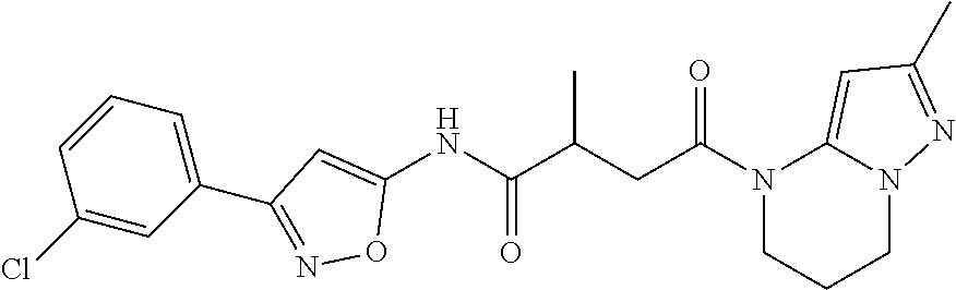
N1(C(CC(C(NC2=CC(C3=CC=CC(Cl)=C3)=NO2)=O)C)=O)CCCN2C1=CC(C)=N2
